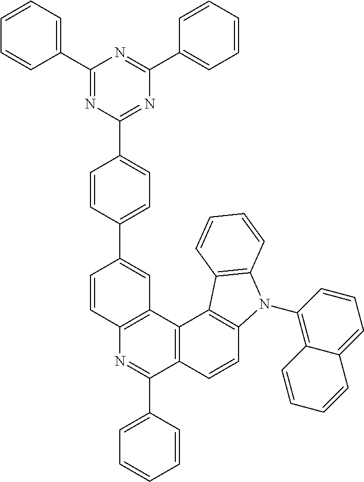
C1=CC2=C(C=C1C1=CC=C(C3=NC(C4=CC=CC=C4)=NC(C4=CC=CC=C4)=N3)C=C1)C1=C(C(C3=CC=CC=C3)=N2)C=CC2=C1C1=C(N2C2=C3C(=CC=C2)C=CC=C3)C=CC=C1
